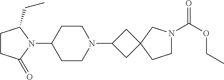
C1CC(=O)N(C2CCN(C3CC4(C3)CCN(C(OCC)=O)C4)CC2)C1CC
